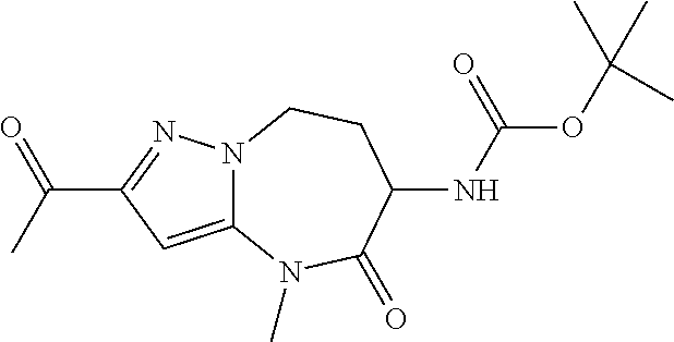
C12=CC(C(=O)C)=NN1CCC(NC(OC(C)(C)C)=O)C(=O)N2C
